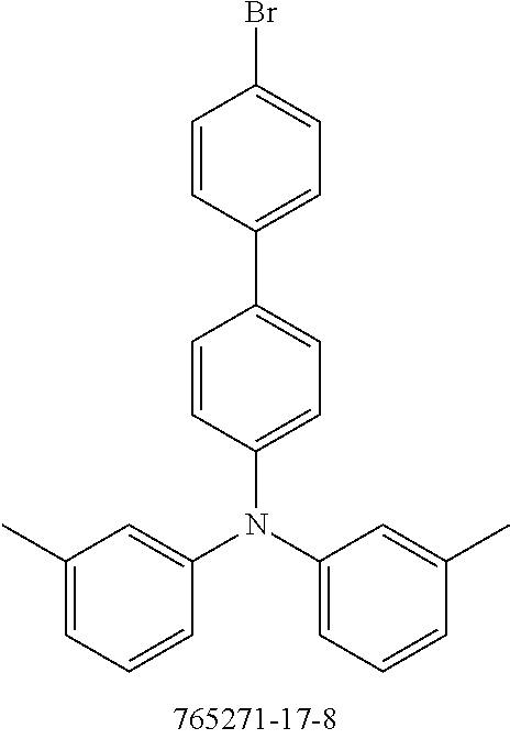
C1=CC(N(C2=CC(C)=CC=C2)C2=CC=CC(C)=C2)=CC=C1C1=CC=C(Br)C=C1
